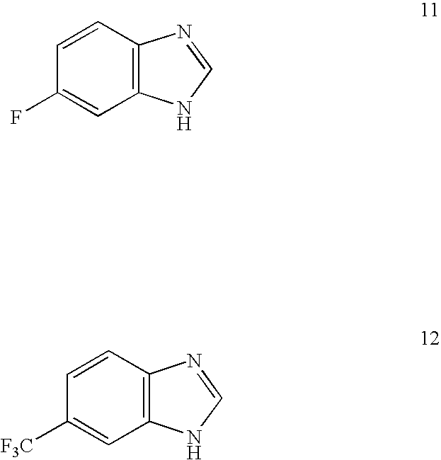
C1=CC(F)=CC2=C1N=CN2.C1=CC([F3C])=CC2=C1N=CN2
